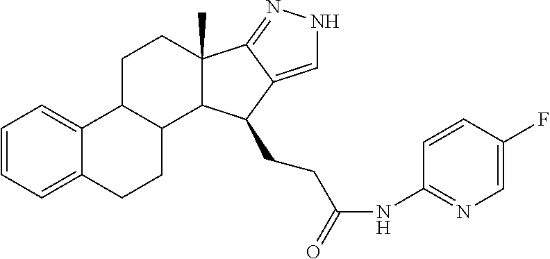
C1=CC=C2C(=C1)C1C(CC2)C2C(C)(CC1)C1=NNC=C1C2CCC(NC1=NC=C(F)C=C1)=O
